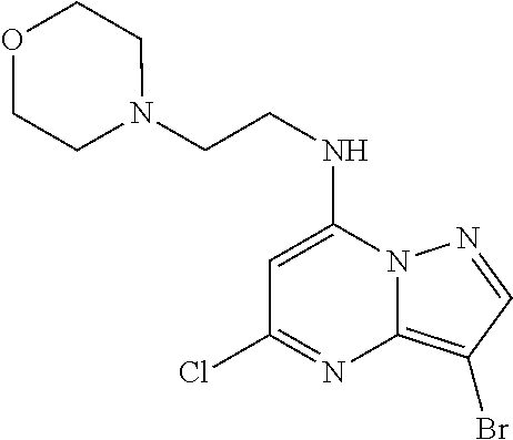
C1=C(NCCN2CCOCC2)N2C(=C(Br)C=N2)N=C1Cl
